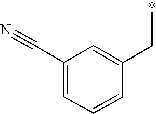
C1(CC)=CC(C#N)=CC=C1
